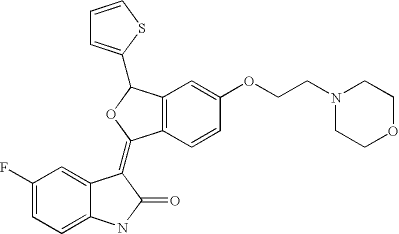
C12=C(C=CC(OCCN3CCOCC3)=C1)C(=C1C3=CC(F)=CC=C3NC1=O)OC2C1=CC=CS1
